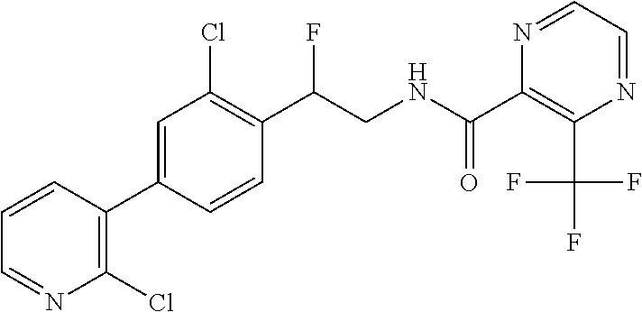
C(C1=C(Cl)C=C(C2=C(Cl)N=CC=C2)C=C1)(F)CNC(C1=C(C(F)(F)F)N=CC=N1)=O
